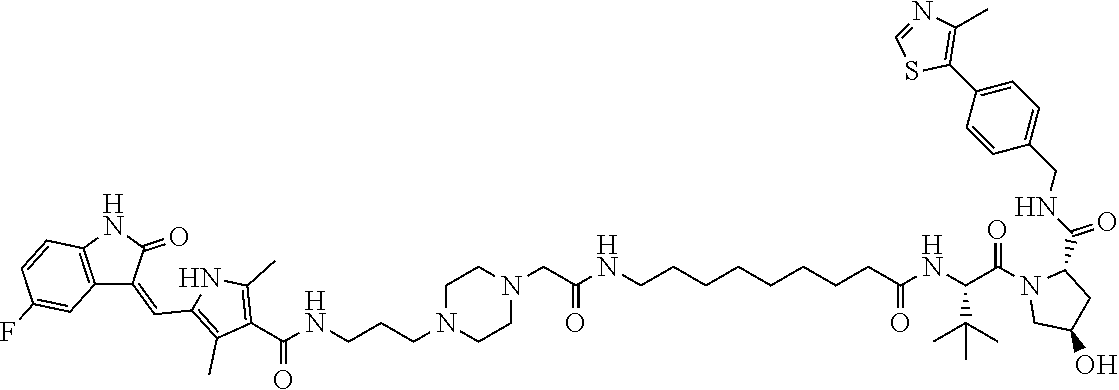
C1=NC(C)=C(C2=CC=C(CNC(=O)C3N(C(C(C(C)(C)C)NC(=O)CCCCCCCCNC(CN4CCN(CCCNC(C5=C(C)NC(C=C6C7=C(C=CC(F)=C7)NC6=O)=C5C)=O)CC4)=O)=O)CC(O)C3)C=C2)S1
